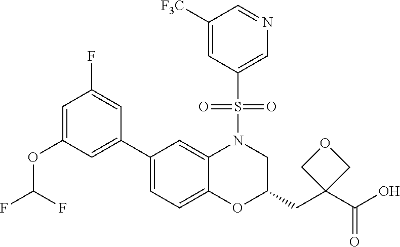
C1=C(OC(F)F)C=C(C2=CC=C3C(=C2)N(S(C2=CN=CC([F3C])=C2)(=O)=O)CC(CC2(C(O)=O)COC2)O3)C=C1F
